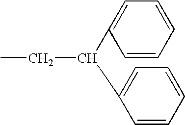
C(C1=CC=CC=C1)(C1=CC=CC=C1)CC
